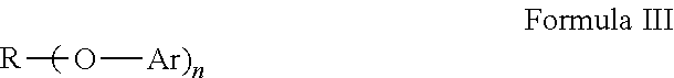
[R]O[Ar)n]
